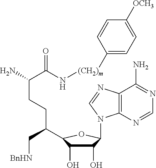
C1(O)C(O)C(C(C[BnHN])CCC(C(N[(CH2)m]C2=CC=C([OCH3])C=C2)=O)N)OC1N1C2=C(C(N)=NC=N2)N=C1
